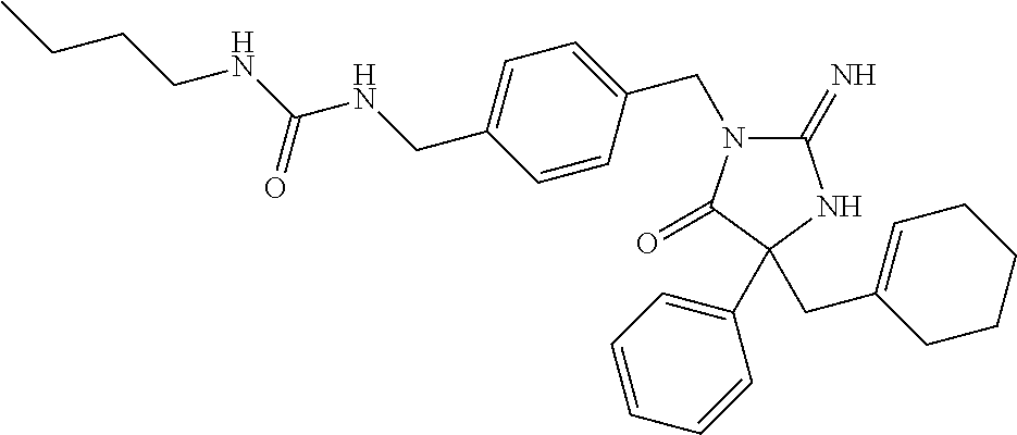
C1(=N)N(CC2=CC=C(CNC(NCCCC)=O)C=C2)C(=O)C(CC2=CCCCC2)(C2=CC=CC=C2)N1
